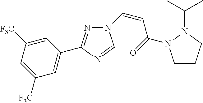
N1=C(C2=CC([F3C])=CC([F3C])=C2)N=CN1C=CC(=O)N1CCCN1C(C)C
